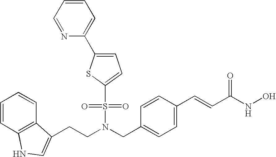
C1=CC2=C(C=C1)C(CCN(CC1=CC=C(C=CC(NO)=O)C=C1)S(C1=CC=C(C3=CC=CC=N3)S1)(=O)=O)=CN2
